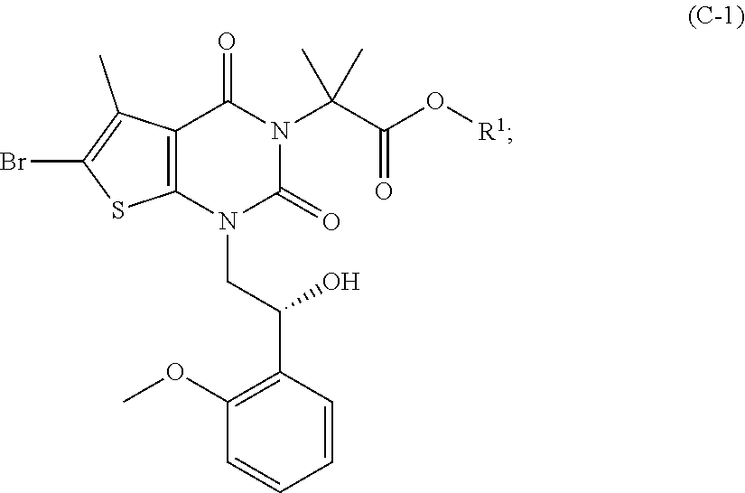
C1=CC=CC(C(CN2C(=O)N(C(C(O[R1])=O)(C)C)C(=O)C3=C2SC(Br)=C3C)O)=C1OC
